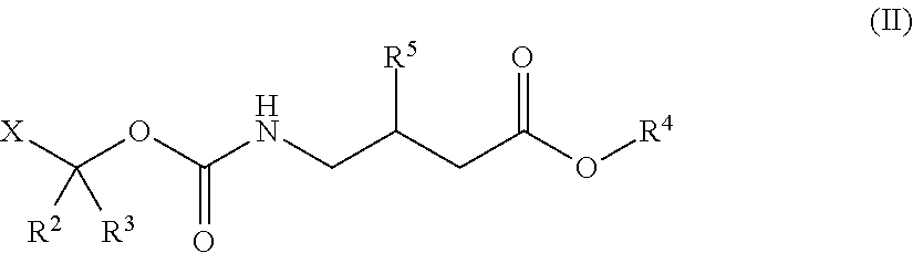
[X]C(OC(NCC(CC(O[R4])=O)[R5])=O)([R2])[R3]
